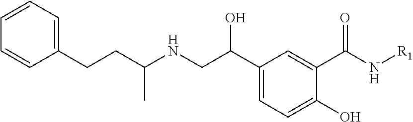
C1=CC=C(CCC(NCC(C2=CC=C(O)C(C(N[R1])=O)=C2)O)C)C=C1
